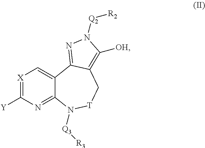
[X]1=C([Y])N=C2C(=C1)C1=NN([Q2][R2])C([OH])=C1C[T]N2[Q3][R3]
